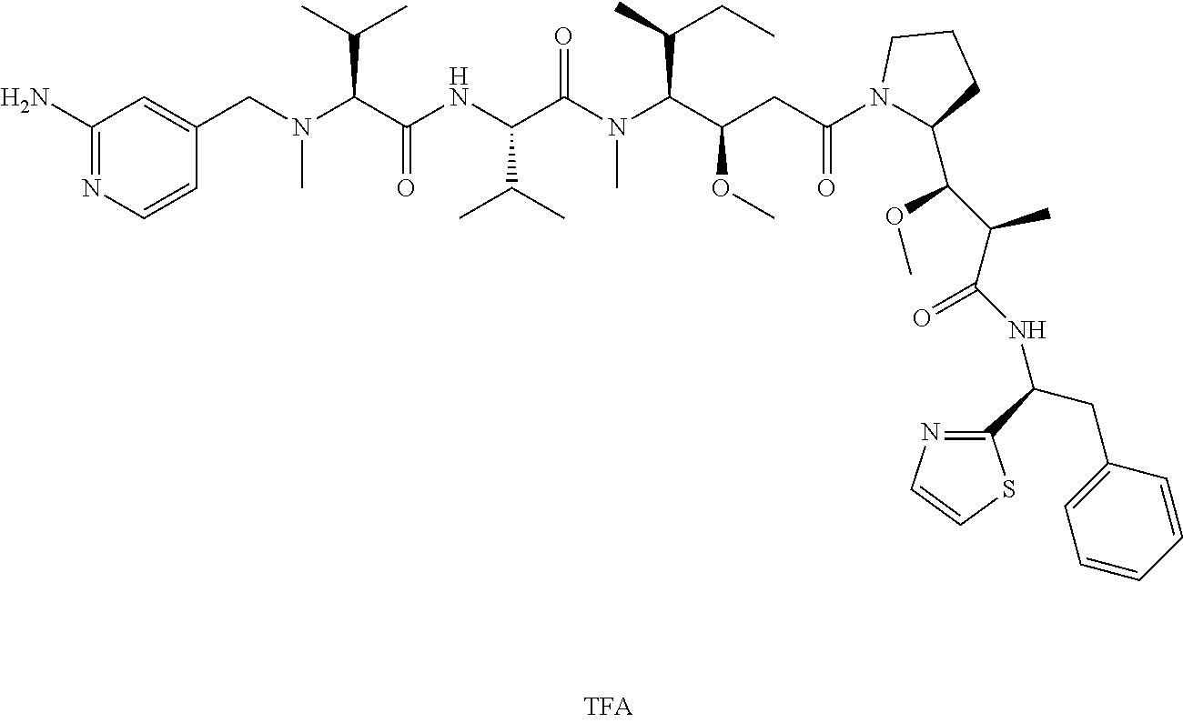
C1(CN(C)C(C(=O)NC(C(C)C)C(N(C)C(C(OC)CC(=O)N2C(C(C(C(NC(C3=NC=CS3)CC3=CC=CC=C3)=O)C)OC)CCC2)C(C)CC)=O)C(C)C)=CC(N)=NC=C1
